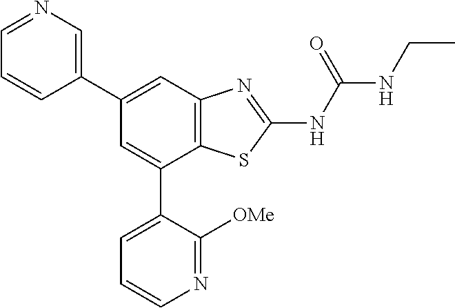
C1(C2=CN=CC=C2)=CC2=C(C(C3=CC=CN=C3[OMe])=C1)SC(NC(NCC)=O)=N2
